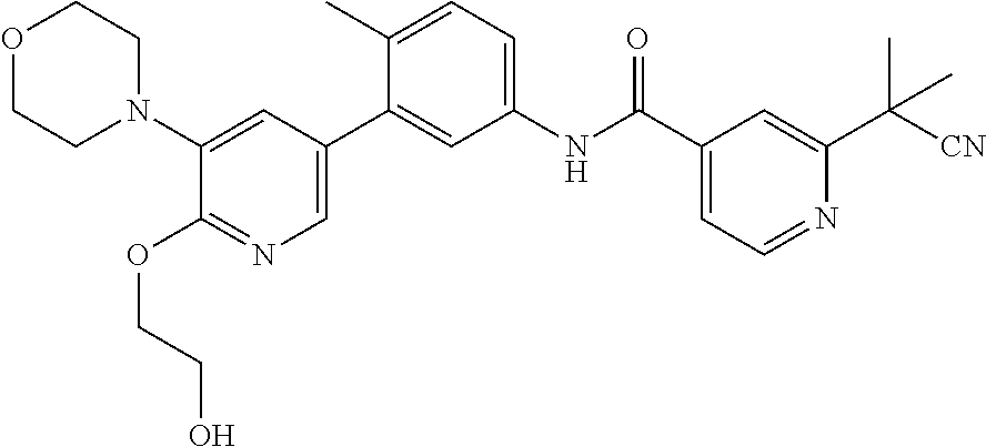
C1(N2CCOCC2)=CC(C2=CC(NC(C3=CC=NC(C([CN])(C)C)=C3)=O)=CC=C2C)=CN=C1OCCO
